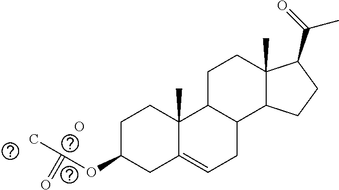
C1C(OC(C)=O)CC2=CCC3C(C2(C)C1)CCC1(C)C3CCC1C(=O)C.O
